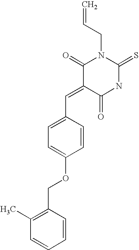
C=CCN1C(=O)C(=CC2=CC=C(OCC3=C(C)C=CC=C3)C=C2)C(=O)NC1=S
